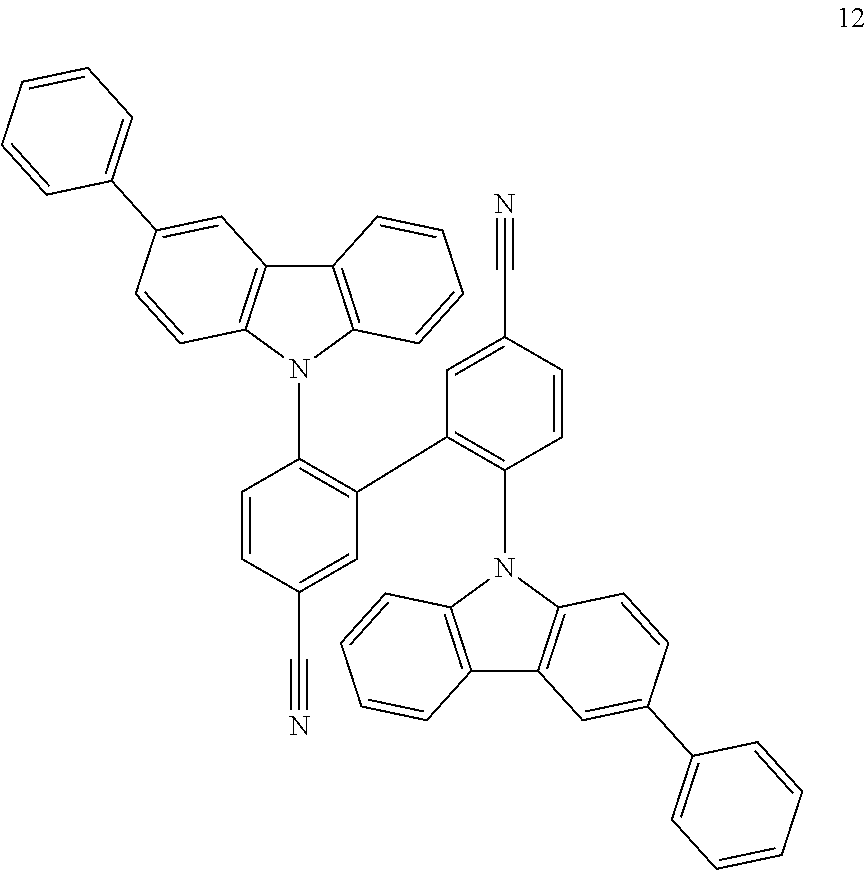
C1=CC(C#N)=CC(C2=C(N3C4=C(C5=C3C=CC(C3=CC=CC=C3)=C5)C=CC=C4)C=CC(C#N)=C2)=C1N1C2=C(C3=C1C=CC(C1=CC=CC=C1)=C3)C=CC=C2
